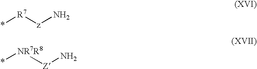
*[R7][z]N.*[NR7R8][Z]N
